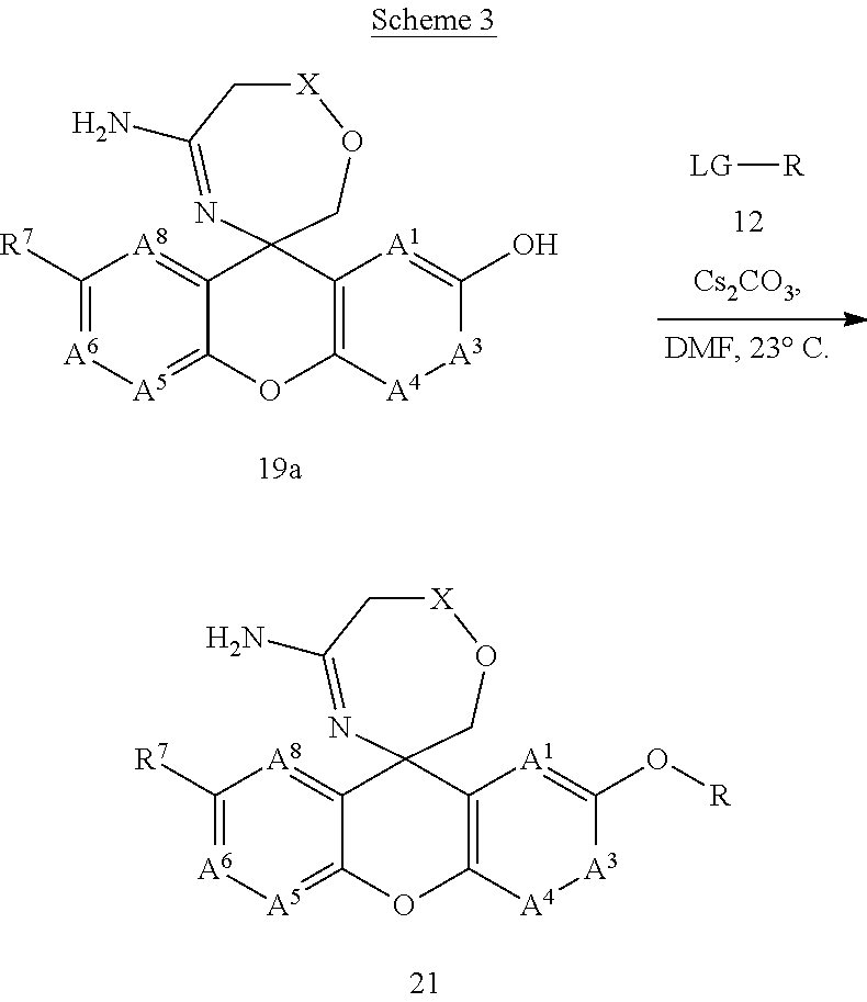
C1([R7])=[A6][A5]=C2C(=[A8]1)C1(C3=C(O2)[A4][A3]C(O[R])=[A1]3)CO[X]CC(N)=N1.C1([R7])=[A6][A5]=C2C(=[A8]1)C1(C3=C(O2)[A4][A3]C(O)=[A1]3)CO[X]CC(N)=N1.[LG][R]
